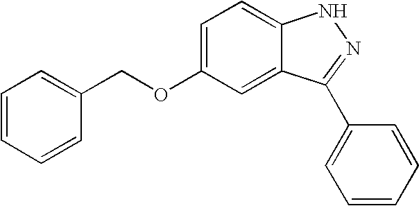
C1=C(OCC2=CC=CC=C2)C=C2C(=C1)NN=C2C1=CC=CC=C1
